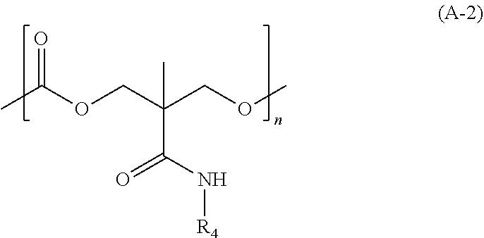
CC(OCC(COC)(C(N[R4])=O)C)=O
